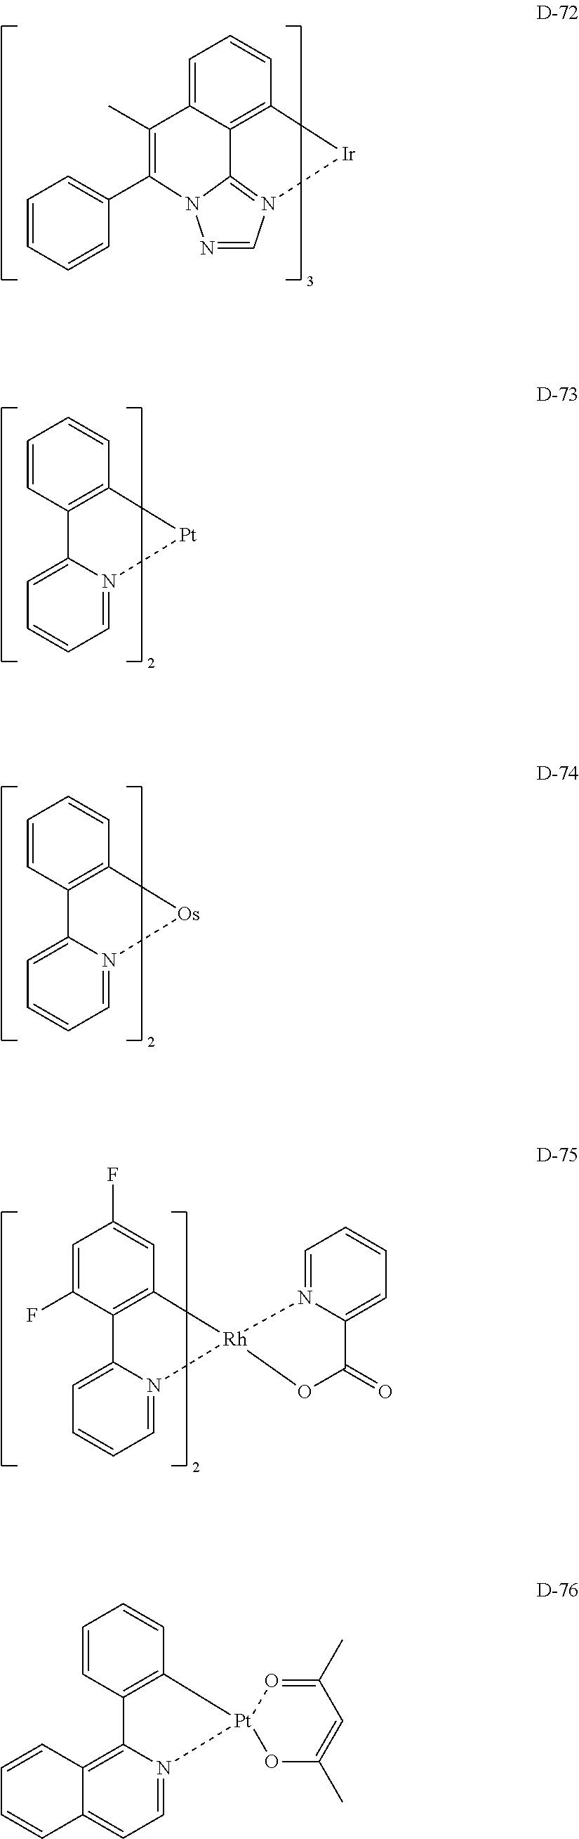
N1=CN2=C3N1C(C1=CC=CC=C1)=C(C)C1=CC=CC(=C31)[Ir]2.C1=CC=N2C(=C1)C1=C(C=CC=C1)[Pt]2.C1=CC=N2C(=C1)C1=C(C=CC=C1)[Os]2.C1=CC=N2C(=C1)C1=C(C=C(F)C=C1F)[Rh]21N2=CC=CC=C2C(=O)O1.C12=CC=N3C(=C1C=CC=C2)C1=C(C=CC=C1)[Pt]31OC(C)=CC(C)=O1
